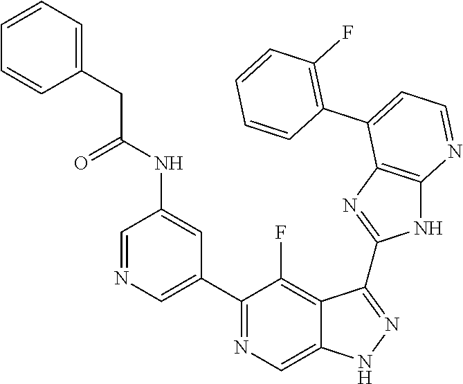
C1=NC=C(C2=NC=C3C(=C2F)C(C2=NC4=C(N2)N=CC=C4C2=C(F)C=CC=C2)=NN3)C=C1NC(=O)CC1=CC=CC=C1
